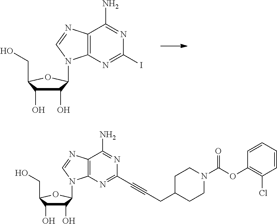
C1(O)C(O)C(CO)OC1N1C2=C(N=C1)C(N)=NC(I)=N2.C1(O)C(O)C(CO)OC1N1C2=C(N=C1)C(N)=NC(C#CCC1CCN(C(OC3=C(Cl)C=CC=C3)=O)CC1)=N2
